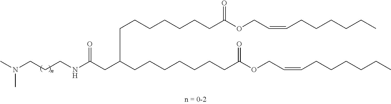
CN(CCCNC(CC(CCCCCCCC(OCC=CCCCCCC)=O)CCCCCCCC(OCC=CCCCCCC)=O)=O)C
